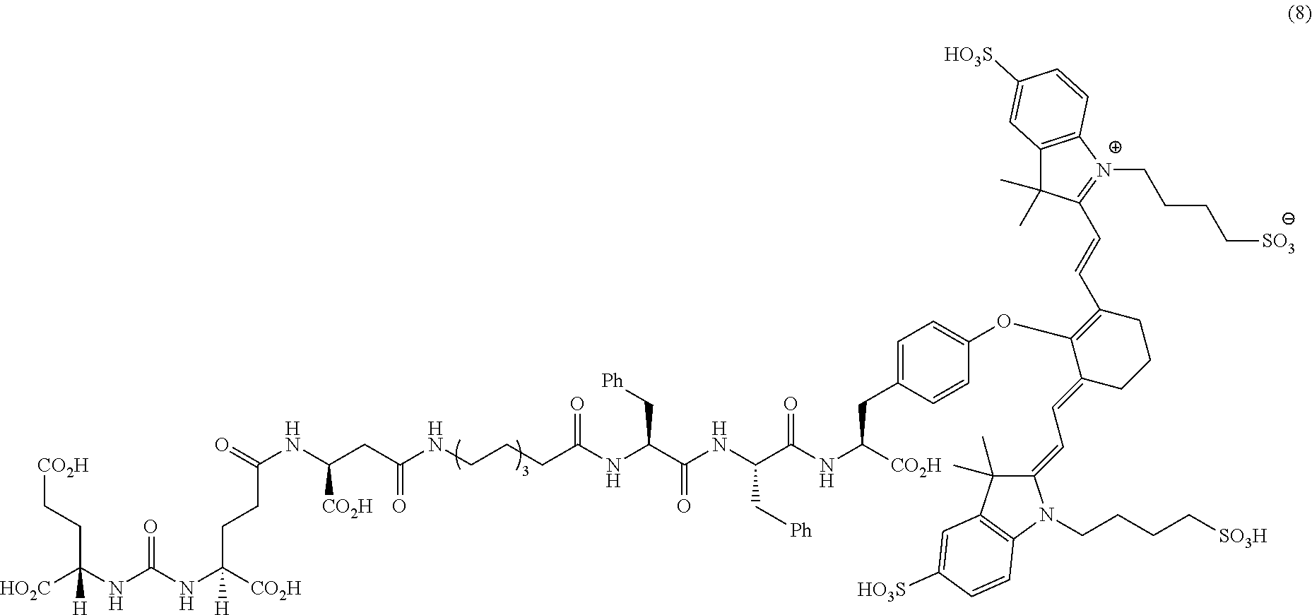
[HO2C]C(NC(NC([CO2H])([H])CCC(=O)NC(CC(=O)NCCCC(NC(C(NC(C(NC([CO2H])CC1=CC=C(OC2=C(C=CC3=[N+](CCCC[SO3])C4=C(C3(C)C)C=C([HO3S])C=C4)CCCC2=CC=C2C(C)(C)C3=C(N2CCCC[SO3H])C=CC([HO3S])=C3)C=C1)=O)C[Ph])=O)C[Ph])=O)[CO2H])=O)(CC[CO2H])[H]
